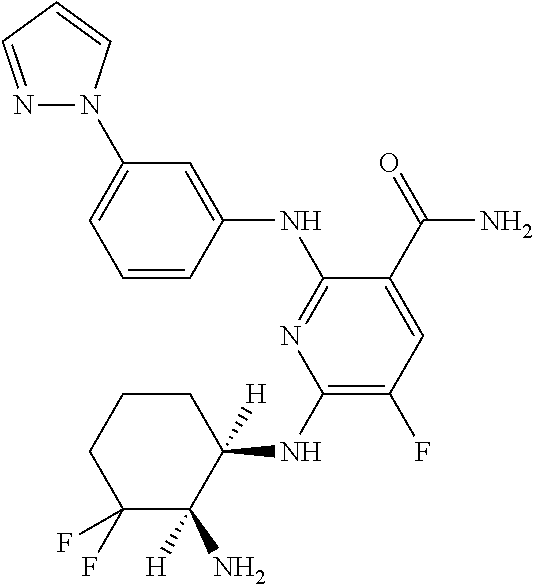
C1(NC2([H])CCCC(F)(F)C2([H])N)=C(F)C=C(C(=O)N)C(NC2=CC(N3N=CC=C3)=CC=C2)=N1
